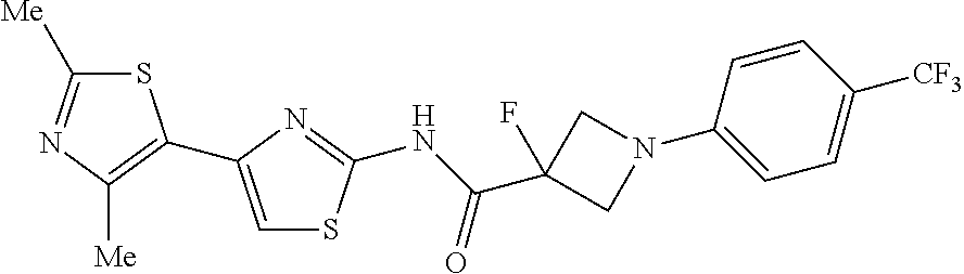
S1C([Me])=NC([Me])=C1C1=CSC(NC(C2(F)CN(C3=CC=C([CF3])C=C3)C2)=O)=N1
